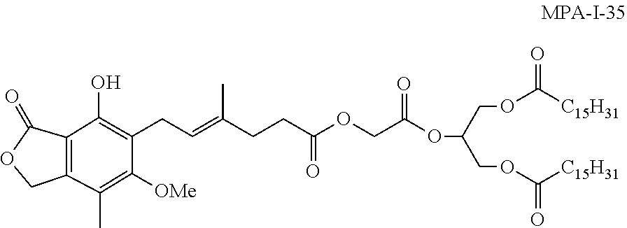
C(C=C(C)CCC(=O)OCC(OC(COC([C15H31])=O)COC([C15H31])=O)=O)C1=C(O)C2=C(C(C)=C1[OMe])COC2=O
